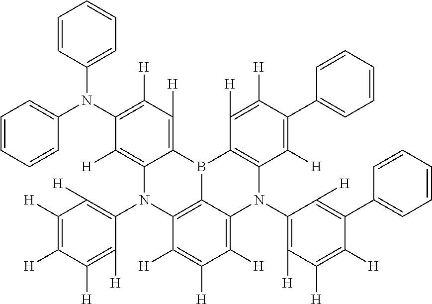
C1(N(C2=CC=CC=C2)C2=CC=CC=C2)=C([H])C([H])=C2C(=C1[H])N(C1=C([H])C([H])=C([H])C([H])=C1[H])C1=C3B2C2=C(C([H])=C(C4=CC=CC=C4)C([H])=C2[H])N(C2=C([H])C([H])=C([H])C(C4=CC=CC=C4)=C2[H])C3=C([H])C([H])=C1[H]
